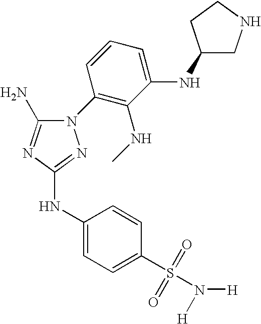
N1(C2=C(NC)C(NC3CNCC3)=CC=C2)C(N)=NC(NC2=CC=C(S(=O)(=O)N([H])[H])C=C2)=N1
